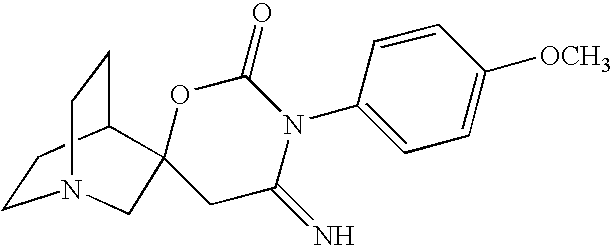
C1CC2CCN1CC21CC(=N)N(C2=CC=C([OCH3])C=C2)C(=O)O1
